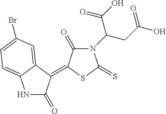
N1(C(CC(O)=O)C(=O)O)C(=O)C(=C2C(=O)NC3=CC=C(Br)C=C23)SC1=S
